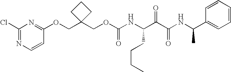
N(C(C(C(NC(C1=CC=CC=C1)C)=O)=O)CCCC)C(OCC1(COC2=NC(Cl)=NC=C2)CCC1)=O
